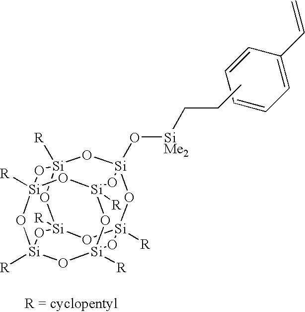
C1=C(C=C)C=CC=C1.[R][Si]12O[Si]3(O[SiMe2]CCC)O[Si]4([R])O[Si]([R])(O1)O[Si]1([R])O[Si]([R])(O[Si]([R])(O[Si]([R])(O1)O2)O3)O4
